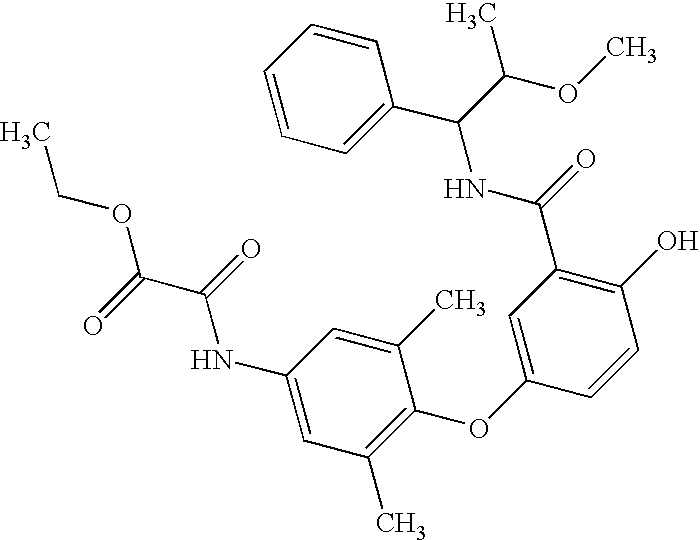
C1(O)=C(C(NC(C2=CC=CC=C2)C(C)OC)=O)C=C(OC2=C(C)C=C(NC(C(OCC)=O)=O)C=C2C)C=C1
